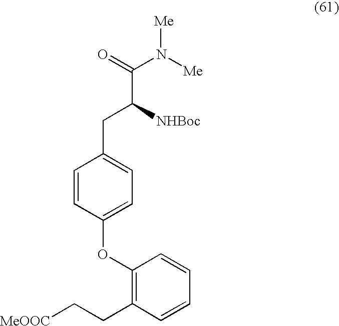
C1=CC(OC2=C(CC[MeOOC])C=CC=C2)=CC=C1CC(C(=O)N([Me])[Me])[NHBoc]
